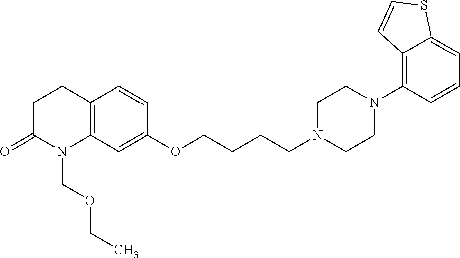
C12=C(C=C(OCCCCN3CCN(C4=C5C(=CC=C4)SC=C5)CC3)C=C1)N(COCC)C(=O)CC2
